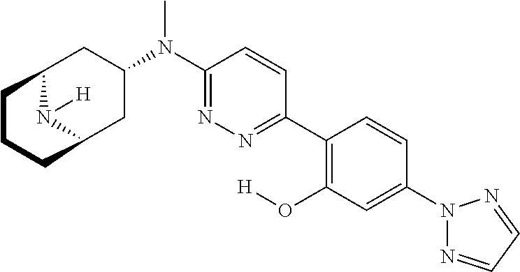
C12N([H])C(CC(N(C3=NN=C(C4=C(O[H])C=C(N5N=CC=N5)C=C4)C=C3)C)C1)CCC2
